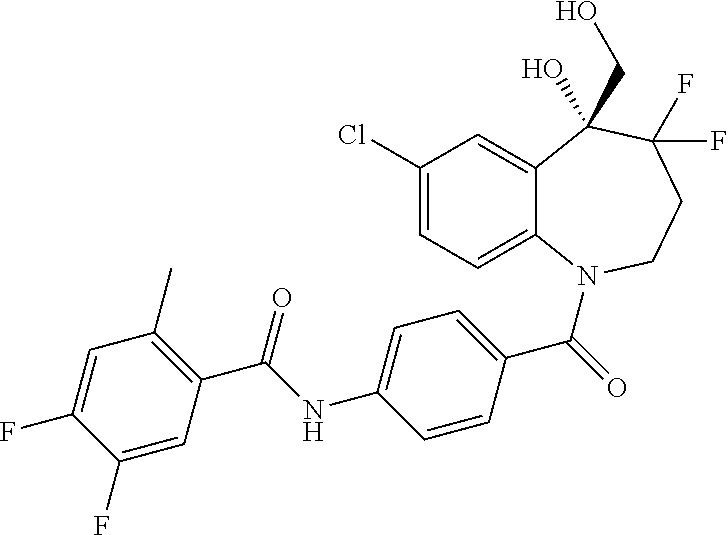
C12=CC(Cl)=CC=C1N(C(=O)C1=CC=C(NC(C3=C(C)C=C(F)C(F)=C3)=O)C=C1)CCC(F)(F)C2(CO)O
